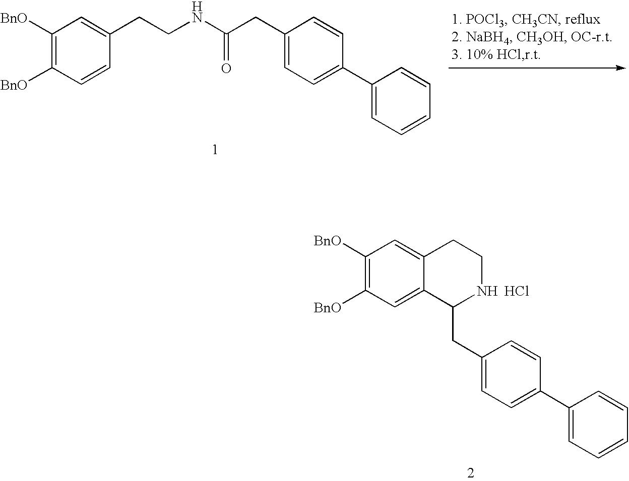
C1([BnO])=C([BnO])C=CC(CCNC(CC2=CC=C(C3=CC=CC=C3)C=C2)=O)=C1.C1([BnO])=C([BnO])C=C2C(=C1)CCNC2CC1=CC=C(C2=CC=CC=C2)C=C1.Cl
